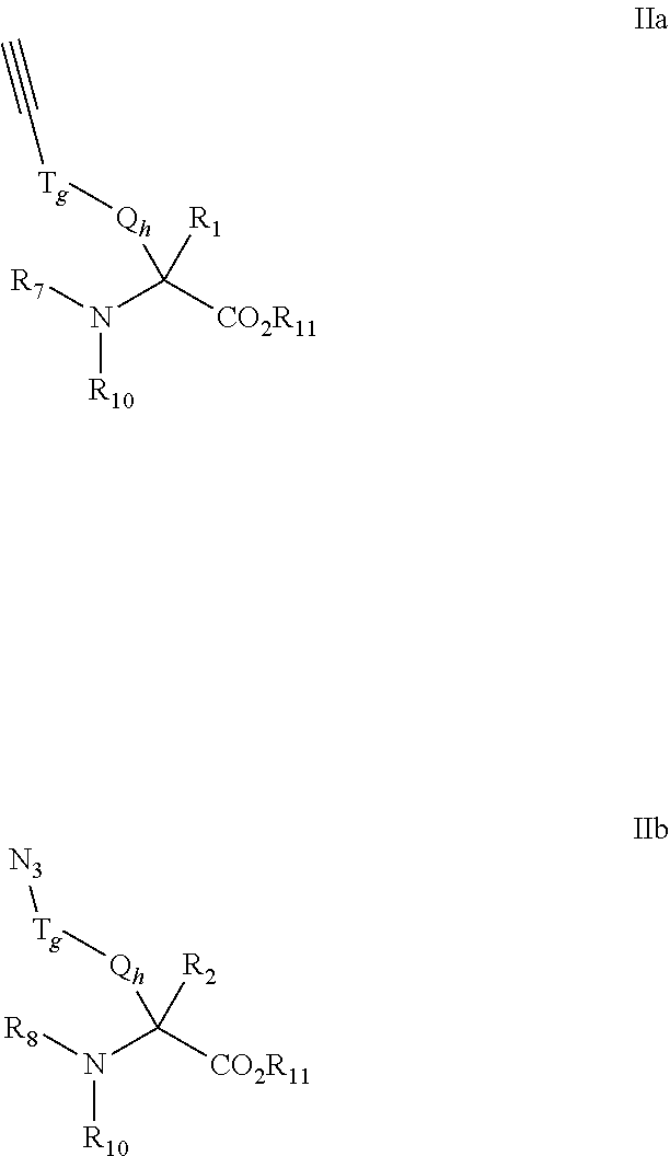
[R7]N(C([CO2R11])([Qh][Tg]C#C)[R1])[R10].[R8]N(C([CO2R11])([Qh][Tg][N3])[R2])[R10]
